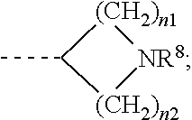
CC1[(CH2)n2][NR8][(CH2)n1]1
